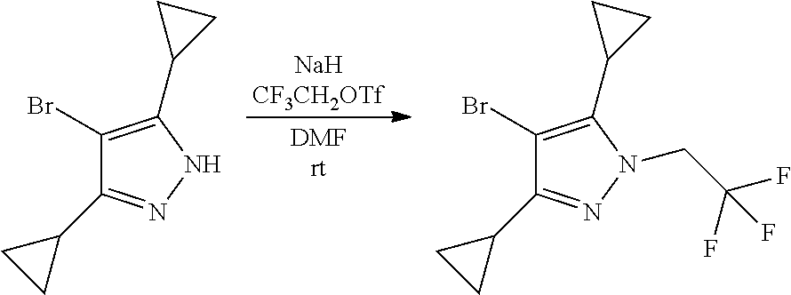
[NaHCF3CH2OTf].C1(C2=NNC(C3CC3)=C2Br)CC1.C1(C2=NN(CC(F)(F)F)C(C3CC3)=C2Br)CC1
